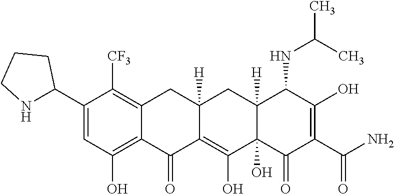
C1(C2NCCC2)=CC(O)=C2C(=C1[CF3])CC1([H])CC3([H])C(NC(C)C)C(O)=C(C(=O)N)C(=O)C3(O)C(O)=C1C2=O
